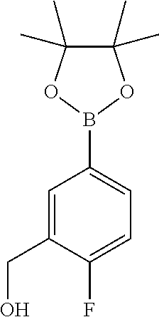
C1=C(CO)C(F)=CC=C1B1OC(C)(C)C(C)(C)O1
